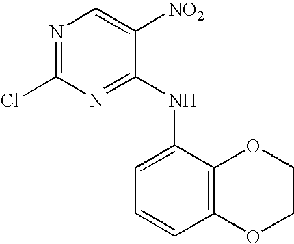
ClC1=NC=C([NO2])C(NC2=CC=CC3=C2OCCO3)=N1
